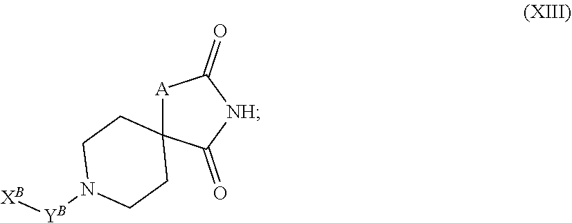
[A]1C(=O)[NH]C(=O)C12CCN([YB][XB])CC2
